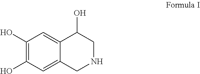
C1(O)=C(O)C=C2C(=C1)C(O)CNC2
